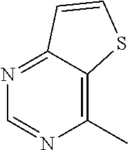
C1(C)=C2C(=NC=N1)C=CS2
